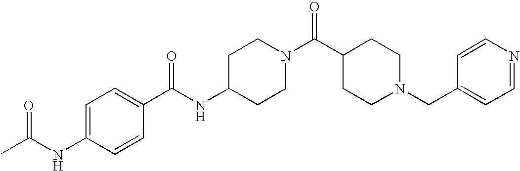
C(NC1CCN(C(C2CCN(CC3=CC=NC=C3)CC2)=O)CC1)(C1=CC=C(NC(C)=O)C=C1)=O
